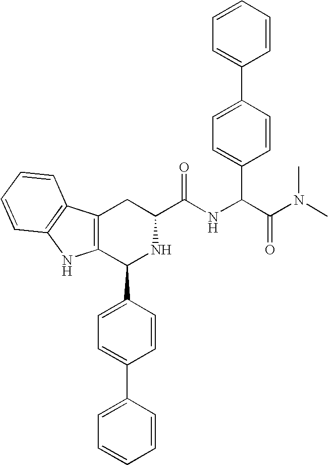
C1(C2=CC=C(C3=CC=CC=C3)C=C2)NC(C(=O)NC(C2=CC=C(C3=CC=CC=C3)C=C2)C(N(C)C)=O)CC2=C1NC1=C2C=CC=C1
